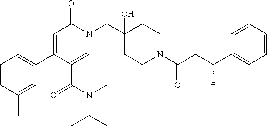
C1=CC(C)=CC(C2=CC(=O)N(CC3(O)CCN(C(CC(C4=CC=CC=C4)C)=O)CC3)C=C2C(N(C)C(C)C)=O)=C1
